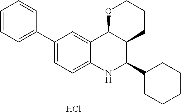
C12=CC(C3=CC=CC=C3)=CC=C1NC(C1CCCCC1)C1C2OCCC1.Cl
